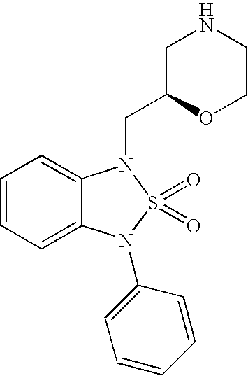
C1=CC=C2C(=C1)N(CC1CNCCO1)S(=O)(=O)N2C1=CC=CC=C1
